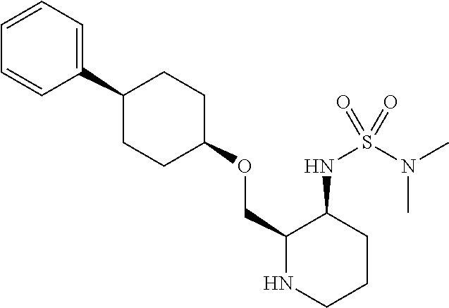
C1(C2CCC(OCC3NCCCC3NS(N(C)C)(=O)=O)CC2)=CC=CC=C1
